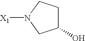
C1(O)CCN([X1])C1
